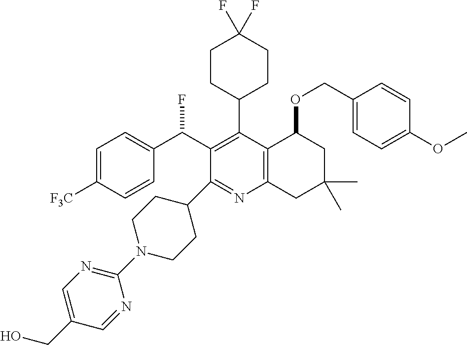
C1=C([F3C])C=CC(C(C2=C(C3CCC(F)(F)CC3)C3=C(N=C2C2CCN(C4=NC=C(CO)C=N4)CC2)CC(C)(C)CC3OCC2=CC=C(OC)C=C2)F)=C1
